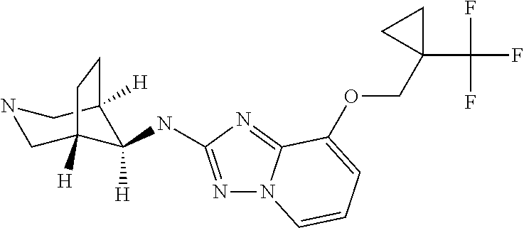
N1=C(NC2([H])C3([H])CNCC2([H])CC3)N=C2N1C=CC=C2OCC1(C(F)(F)F)CC1
